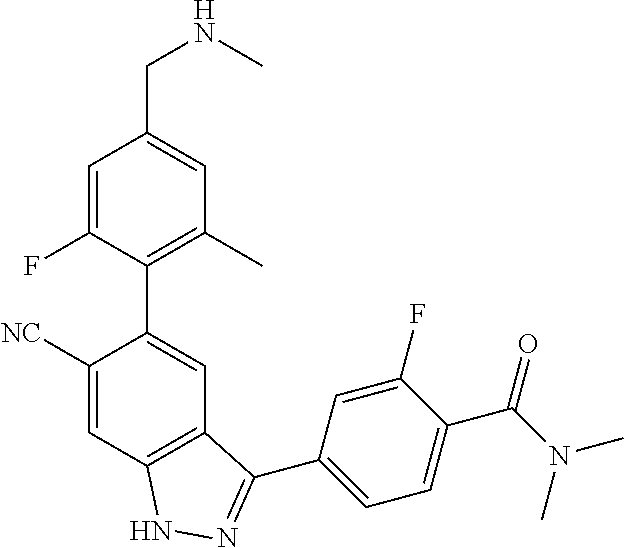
C1=C(F)C(C2=CC3=C(C=C2[NC])NN=C3C2=CC=C(C(N(C)C)=O)C(F)=C2)=C(C)C=C1CNC
